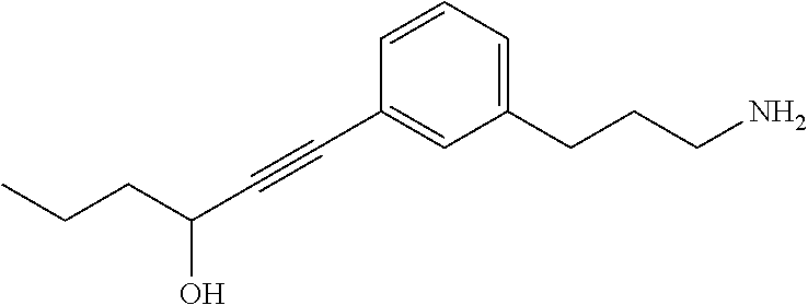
C1=CC=C(CCCN)C=C1C#CC(O)CCC
